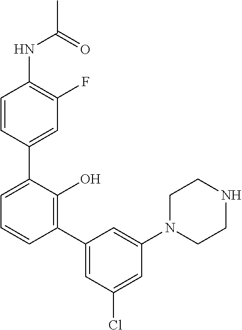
N(C1=C(F)C=C(C2=CC=CC(C3=CC(Cl)=CC(N4CCNCC4)=C3)=C2O)C=C1)C(C)=O
